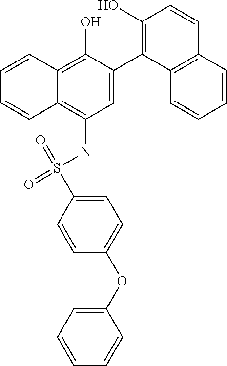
C1=C(C2=C(O)C=CC3=C2C=CC=C3)C(O)=C2C(=C1NS(C1=CC=C(OC3=CC=CC=C3)C=C1)(=O)=O)C=CC=C2
